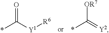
O=C([Y1][R6])*.[OR7]C(=[Y2])*
